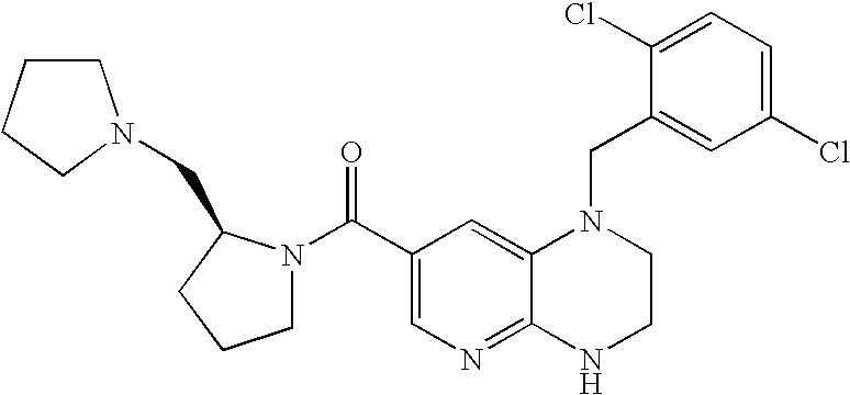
C1(Cl)=CC=C(Cl)C=C1CN1C2=CC(C(=O)N3CCCC3CN3CCCC3)=CN=C2NCC1
